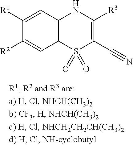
C12=C(C=C([R1])C([R2])=C1)NC([R3])=C(C#N)S2(=O)=O
